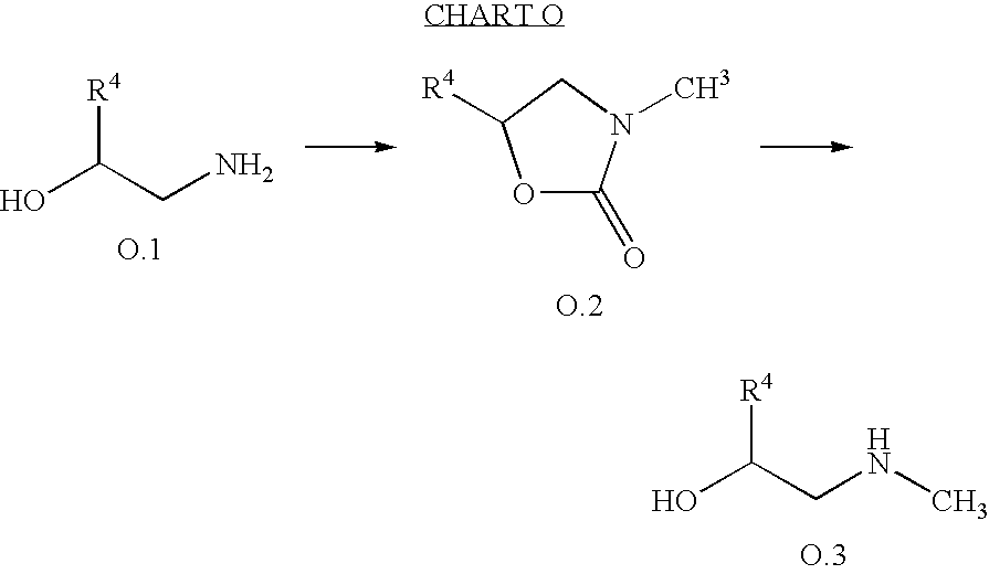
OC(CN)[R4].O1C(=O)N(C)CC1[R4].OC(CNC)[R4]
